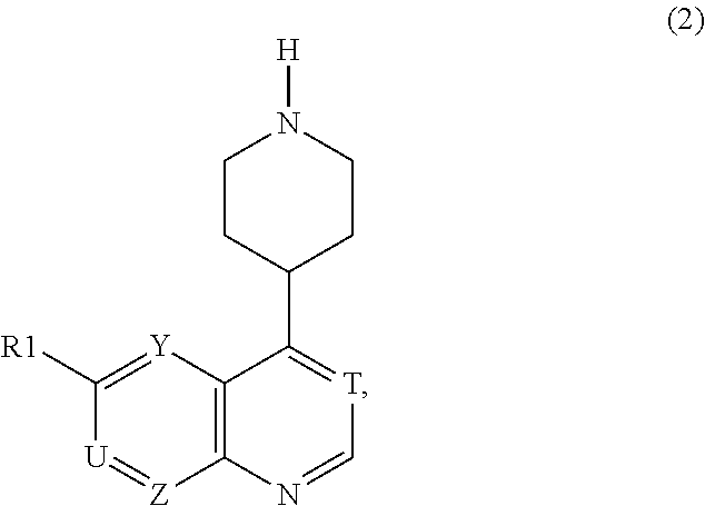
[T]1=C(C2CCN([H])CC2)C2=C(N=C1)[Z]=[U]C([R1])=[Y]2
